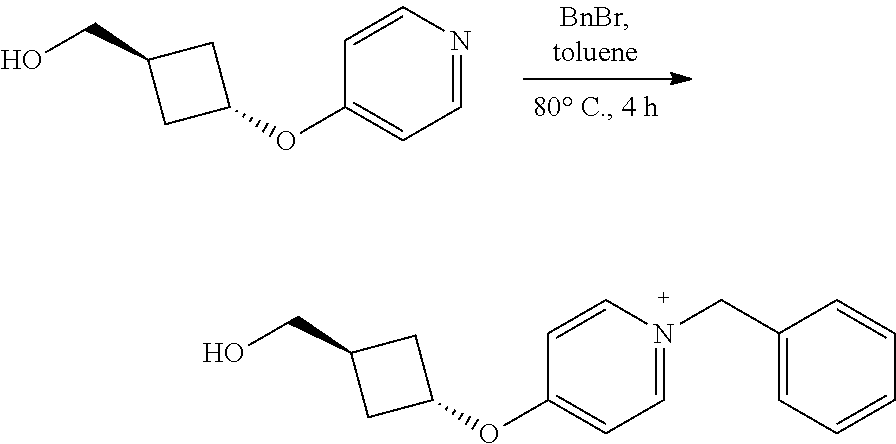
C1=NC=CC(OC2CC(CO)C2)=C1.C1=N(CC2=CC=CC=C2)C=CC(OC2CC(CO)C2)=C1
